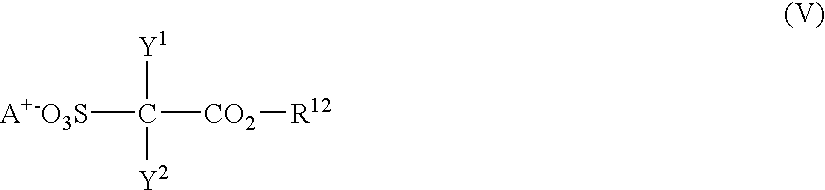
[A+-O3S]C([CO2][R12])([Y1])[Y2]
